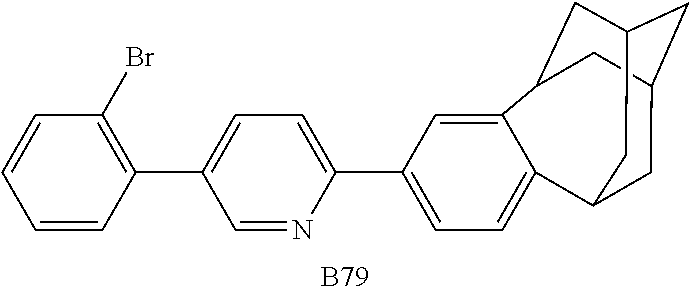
[B79].C1=NC(C2=CC=C3C(=C2)C2CC4CC(CC3C4)C2)=CC=C1C1=C(Br)C=CC=C1
